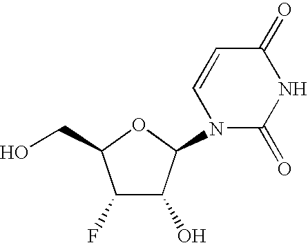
C1(F)C(O)C(N2C(=O)NC(=O)C=C2)OC1CO
